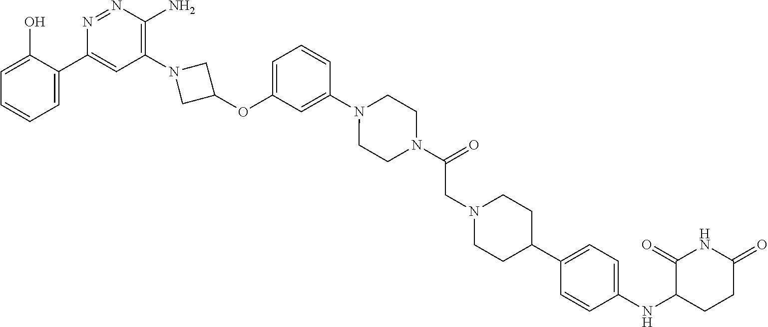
C1=C(O)C(C2=CC(N3CC(OC4=CC=CC(N5CCN(C(CN6CCC(C7=CC=C(NC8CCC(=O)NC8=O)C=C7)CC6)=O)CC5)=C4)C3)=C(N)N=N2)=CC=C1
